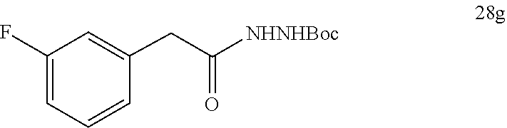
C1(F)=CC=CC(CC([NHNHBoc])=O)=C1
